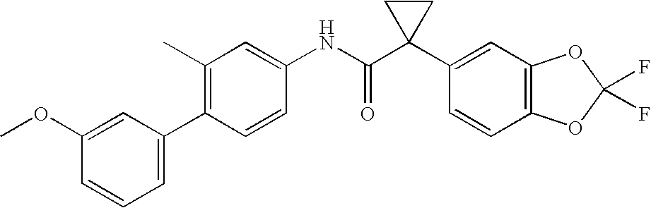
C1=CC(C2=CC=CC(OC)=C2)=C(C)C=C1NC(C1(C2=CC3=C(C=C2)OC(F)(F)O3)CC1)=O
